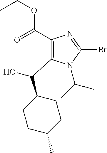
C1(C(=O)OCC)=C(C(O)C2CCC(C)CC2)N(C(C)C)C(Br)=N1
